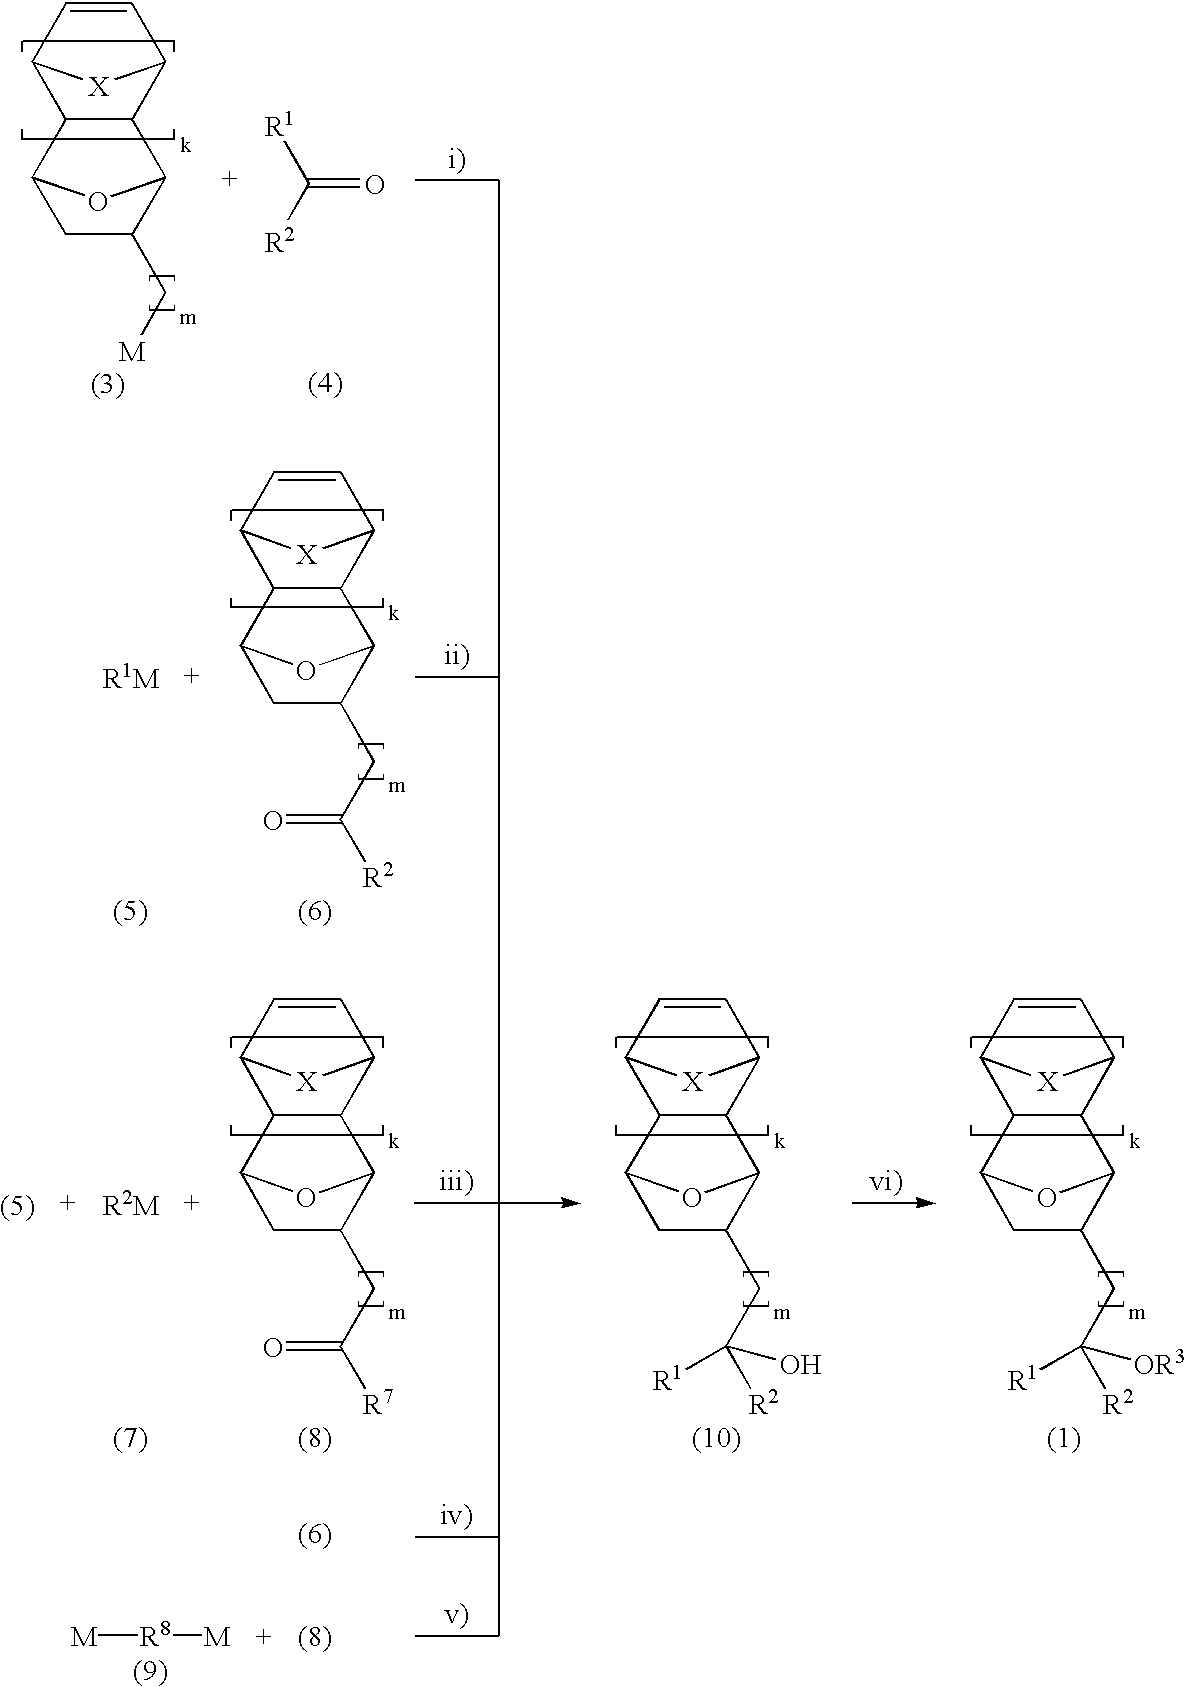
[R1]C([R2])=O.[M][R8][M].C12C=CC([X]1)C1C3C(C[M])CC(C21)O3.C12C=CC([X]1)C1C3C(CC([R2])=O)CC(C21)O3.C12C=CC([X]1)C1C3C(CC([R7])=O)CC(C21)O3.C12C=CC([X]1)C1C3C(CC([R2])([R1])O)CC(C21)O3.C12C=CC([X]1)C1C3C(CC([R2])([R1])[OR3])CC(C21)O3
